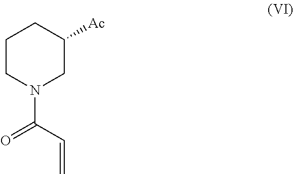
C1CN(C(C=C)=O)CC([Ac])C1
